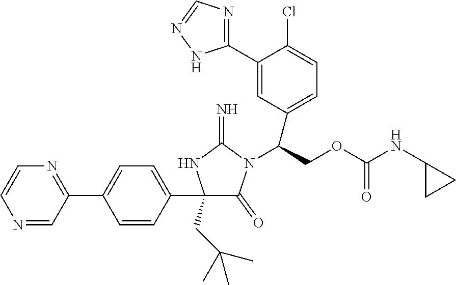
C1(C2=CC=C(C3=NC=CN=C3)C=C2)(CC(C)(C)C)C(=O)N(C(COC(NC2CC2)=O)C2=CC=C(Cl)C(C3=NC=NN3)=C2)C(=N)N1
